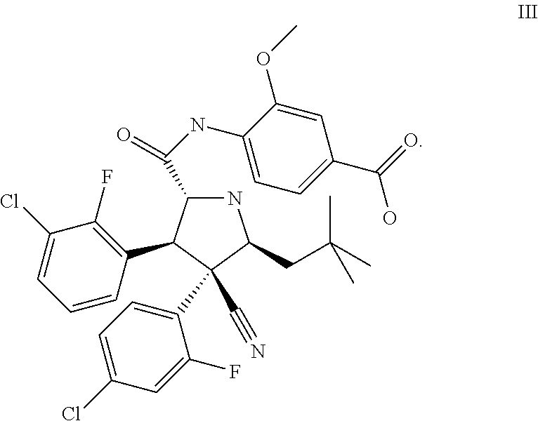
N1C(C(=O)NC2=CC=C(C(=O)O)C=C2OC)C(C2=C(F)C(Cl)=CC=C2)C(C2=CC=C(Cl)C=C2F)(C#N)C1CC(C)(C)C
